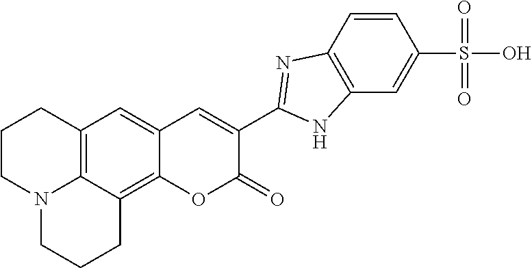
C12=C3C(=C4C(=C1)C=C(C1=NC5=C(C=C(S(O)(=O)=O)C=C5)N1)C(=O)O4)CCCN3CCC2
